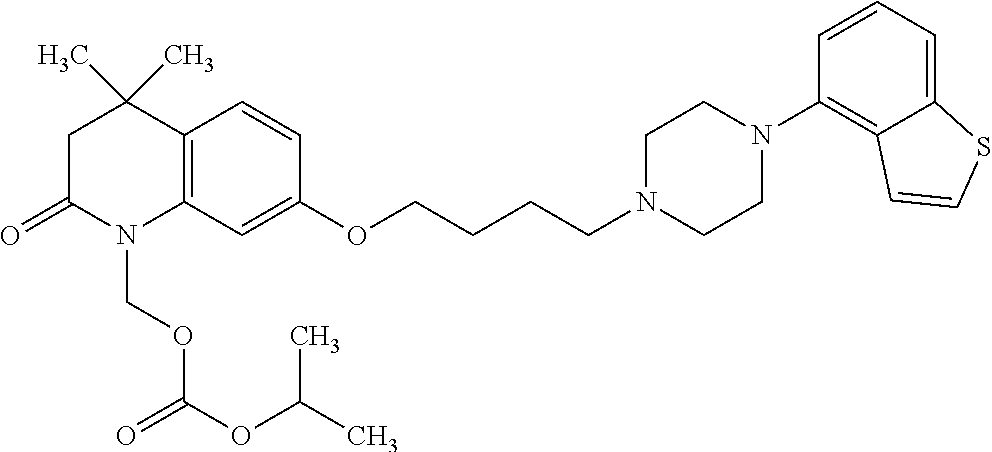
C12=C(C=C(OCCCCN3CCN(C4=C5C(=CC=C4)SC=C5)CC3)C=C1)N(COC(OC(C)C)=O)C(=O)CC2(C)C
